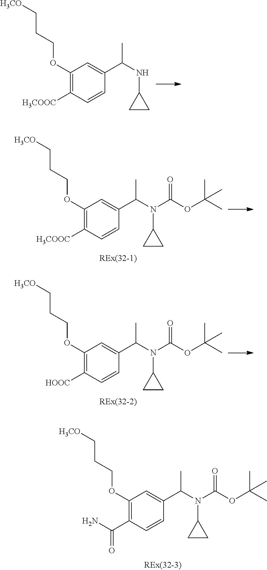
C1(OCCC[H3CO])=C([H3COOC])C=CC(C(NC2CC2)C)=C1.C1(OCCC[H3CO])=C([H3COOC])C=CC(C(N(C2CC2)C(=O)OC(C)(C)C)C)=C1.C1(OCCC[H3CO])=C([HOOC])C=CC(C(N(C2CC2)C(=O)OC(C)(C)C)C)=C1.C1(OCCC[H3CO])=C(C(=O)N)C=CC(C(N(C2CC2)C(=O)OC(C)(C)C)C)=C1
